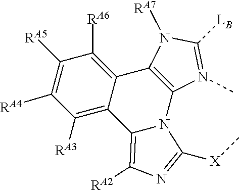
C12=C(N([RA7])C([LB])=N1C)C1=C([RA6])C([RA5])=C([RA4])C([RA3])=C1C1=C([RA2])N=C([X]C)N21
